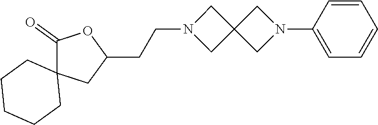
N1(CCC2OC(=O)C3(C2)CCCCC3)CC2(C1)CN(C1=CC=CC=C1)C2
